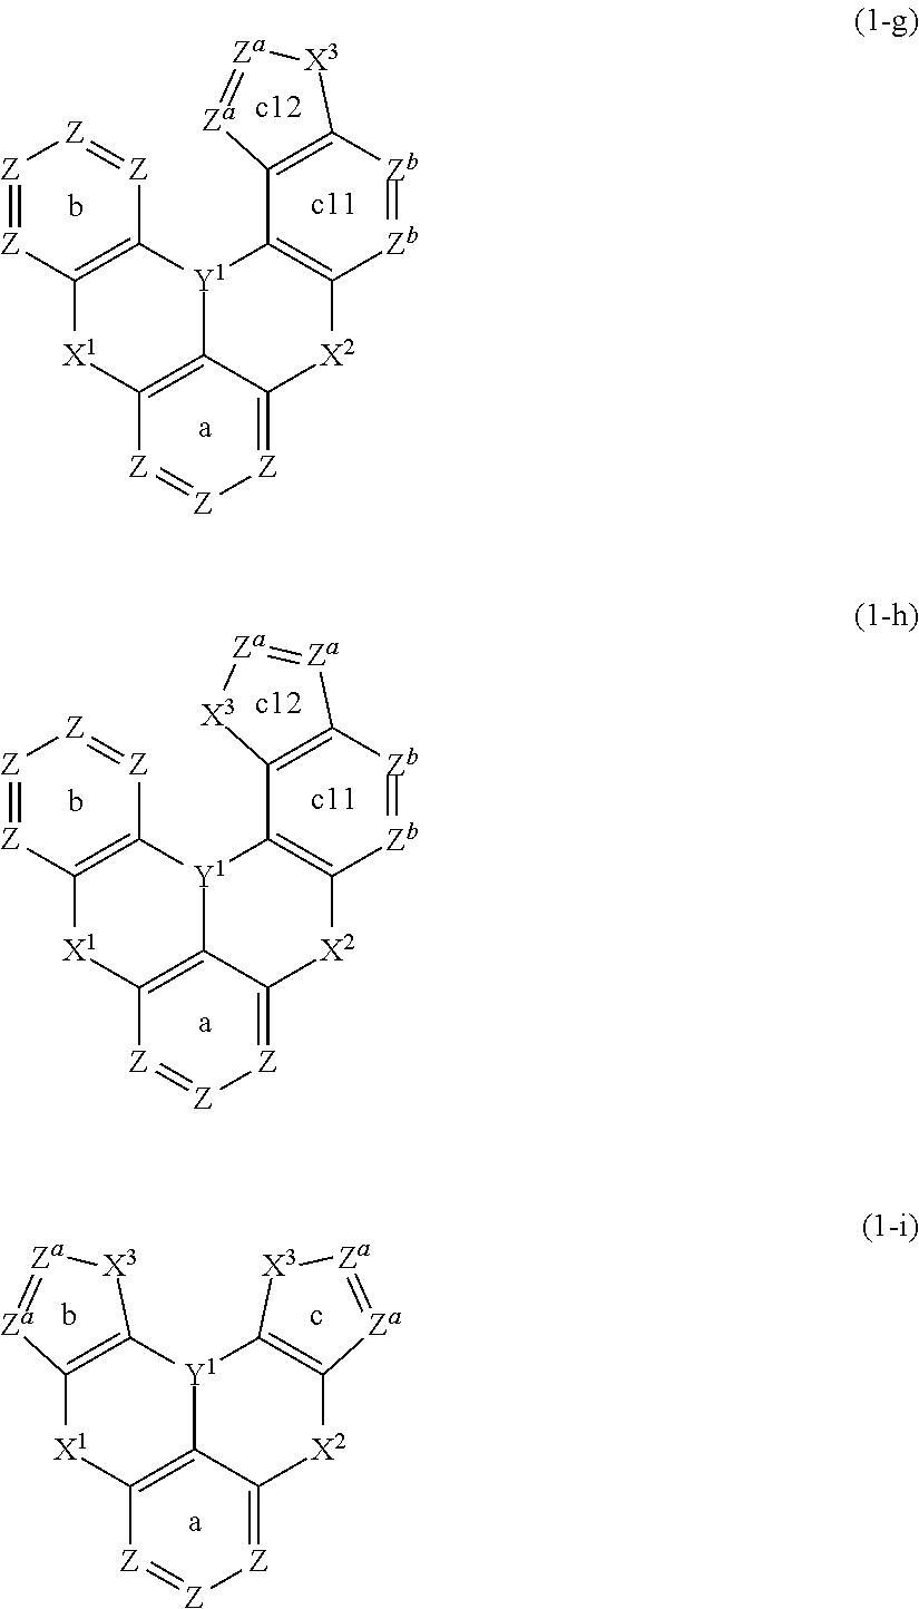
[Z]1=[Z]C2=C([Z]=[Z]1)[Y1]1C3=C([X1]2)[Z]=[Z][Z]=C3[X2]C2=C1C1=C([Zb]=[Zb]2)[X3][Za]=[Za]1.[Z]1=[Z]C2=C([Z]=[Z]1)[Y1]1C3=C([X1]2)[Z]=[Z][Z]=C3[X2]C2=C1C1=C([Zb]=[Zb]2)[Za]=[Za][X3]1.C12=C([Y1]3C4=C([X1]1)[Z]=[Z][Z]=C4[X2]C1=C3[X3][Za]=[Za]1)[X3][Za]=[Za]2
